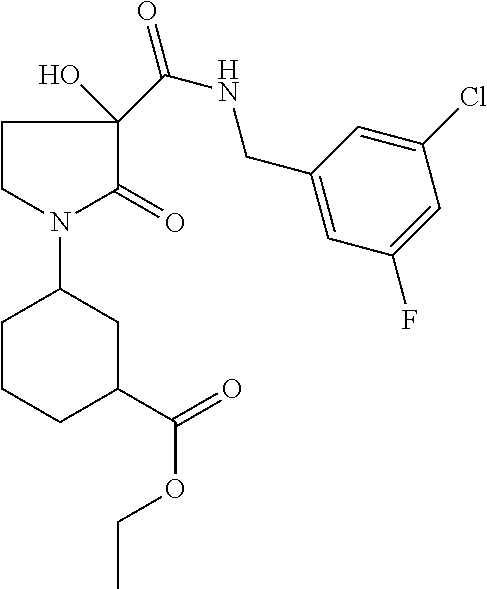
C1CN(C2CC(C(=O)OCC)CCC2)C(=O)C1(C(NCC1=CC(F)=CC(Cl)=C1)=O)O
